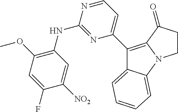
C1(NC2=C(OC)C=C(F)C([NO2])=C2)=NC(C2=C3N(C4=CC=CC=C24)CCC3=O)=CC=N1
